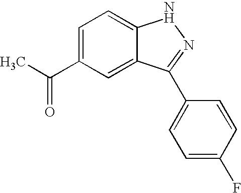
C1=C(C(=O)C)C=C2C(=C1)NN=C2C1=CC=C(F)C=C1
